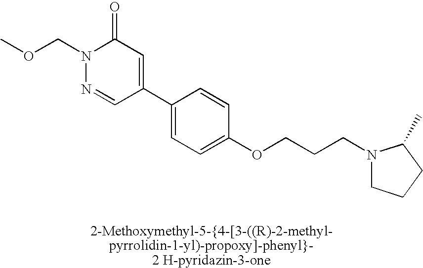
N1(COC)N=CC(C2=CC=C(OCCCN3CCCC3C)C=C2)=CC1=O
